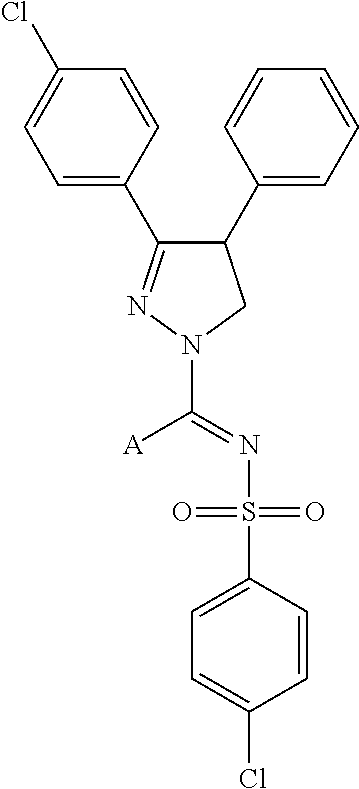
C1(C2=CC=CC=C2)C(C2=CC=C(Cl)C=C2)=NN(C([A])=NS(C2=CC=C(Cl)C=C2)(=O)=O)C1
